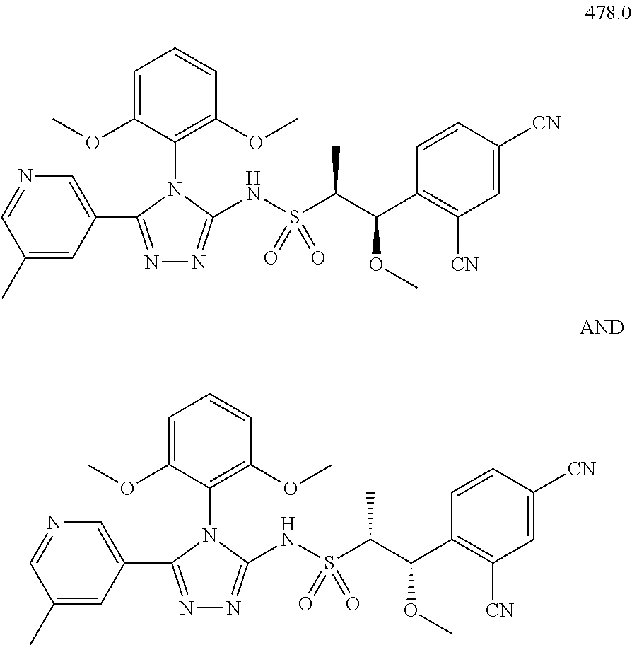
C1(C)=CC(C2=NN=C(NS(C(C(C3=C([CN])C=C([CN])C=C3)OC)C)(=O)=O)N2C2=C(OC)C=CC=C2OC)=CN=C1.C1(C)=CC(C2=NN=C(NS(C(C(C3=C([CN])C=C([CN])C=C3)OC)C)(=O)=O)N2C2=C(OC)C=CC=C2OC)=CN=C1
